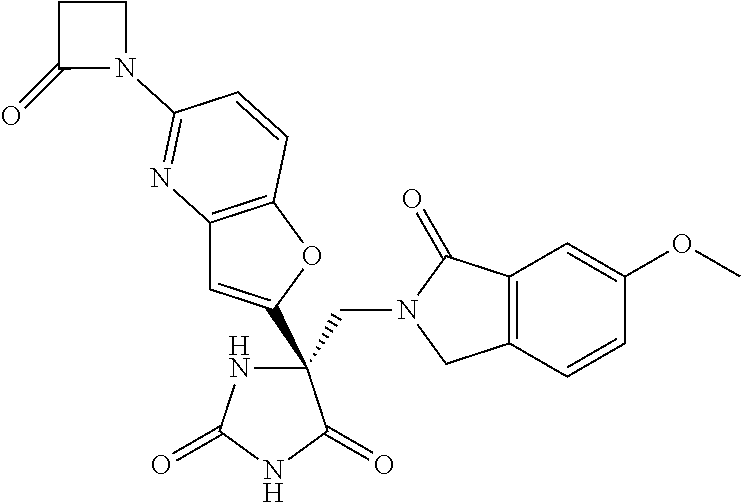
C12=C(OC(C3(CN4CC5=C(C4=O)C=C(OC)C=C5)NC(=O)NC3=O)=C1)C=CC(N1CCC1=O)=N2
